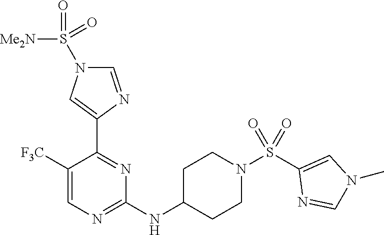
C1=C([F3C])C(C2=CN(S([Me2N])(=O)=O)C=N2)=NC(NC2CCN(S(C3=CN(C)C=N3)(=O)=O)CC2)=N1
